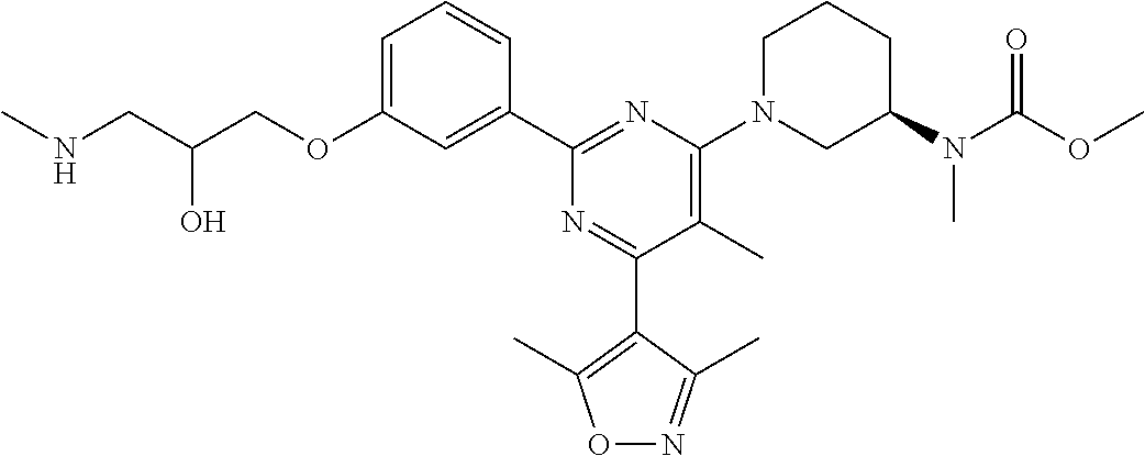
C1=C(OCC(CNC)O)C=C(C2=NC(N3CC(N(C)C(OC)=O)CCC3)=C(C)C(C3=C(C)ON=C3C)=N2)C=C1
